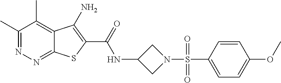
C1(C)=NN=C2C(=C1C)C(N)=C(C(=O)NC1CN(S(C3=CC=C(OC)C=C3)(=O)=O)C1)S2
